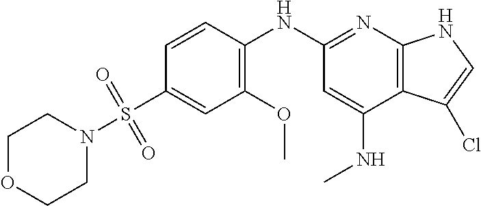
C1OCCN(S(C2=CC(OC)=C(NC3=NC4=C(C(NC)=C3)C(Cl)=CN4)C=C2)(=O)=O)C1
